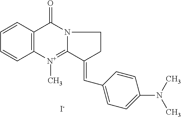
[I-].C12=C([N+](C)=C3N(C1=O)CCC3=CC1=CC=C(N(C)C)C=C1)C=CC=C2
